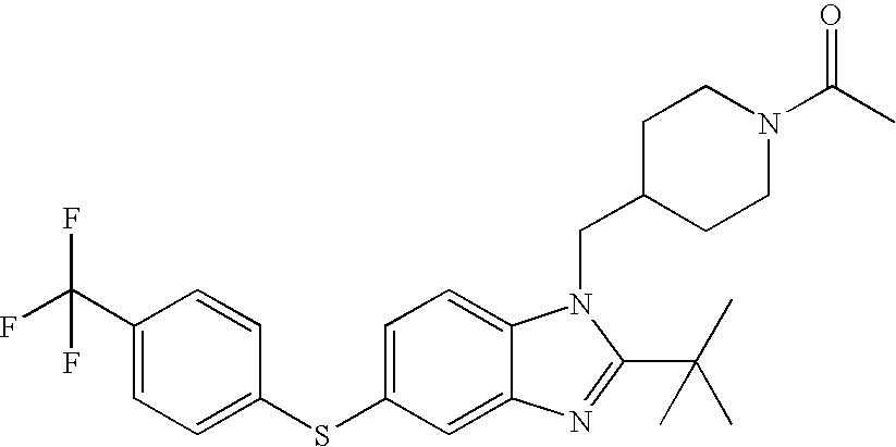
C1=C(SC2=CC=C(C(F)(F)F)C=C2)C=C2C(=C1)N(CC1CCN(C(=O)C)CC1)C(C(C)(C)C)=N2
